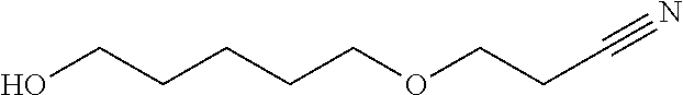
OCCCCCOCCC#N
